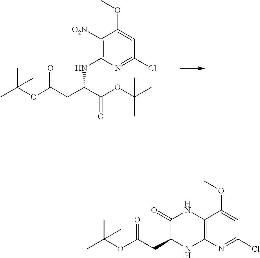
C1([O2N])=C(NC(CC(OC(C)(C)C)=O)C(OC(C)(C)C)=O)N=C(Cl)C=C1OC.C12=C(N=C(Cl)C=C1OC)NC(CC(OC(C)(C)C)=O)C(=O)N2
